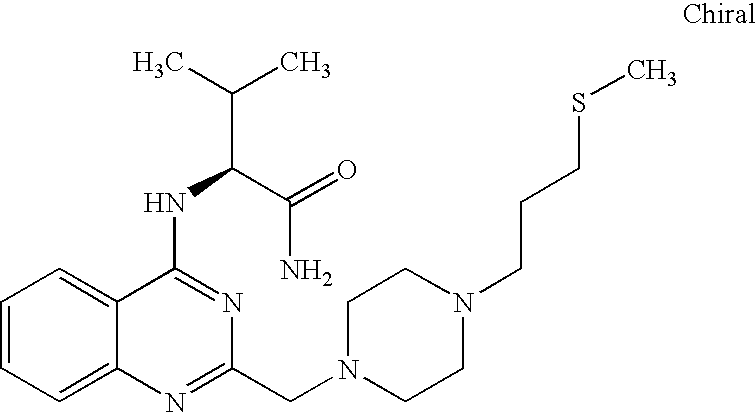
C1=CC=C2C(=C1)C(NC(C(C)C)C(=O)N)=NC(CN1CCN(CCCSC)CC1)=N2
